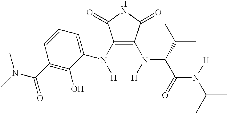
C1(N(C2=CC=CC(C(N(C)C)=O)=C2O)[H])=C(N([H])C(C(N([H])C(C)C)=O)C(C)C)C(=O)NC1=O
